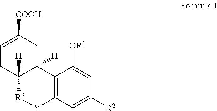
C12=C(C=C([R2])C=C1[OR1])[Y][R3]C1([H])C2([H])CC([COOH])=CC1
